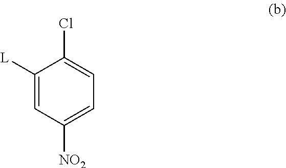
C1([L])=CC([NO2])=CC=C1Cl
